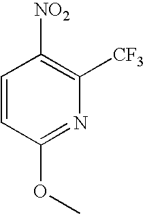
C1=CC(OC)=NC([CF3])=C1[NO2]
